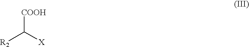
[COOH]C([R2])[X]
